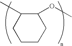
C1CCC(OC)C(C)C1
